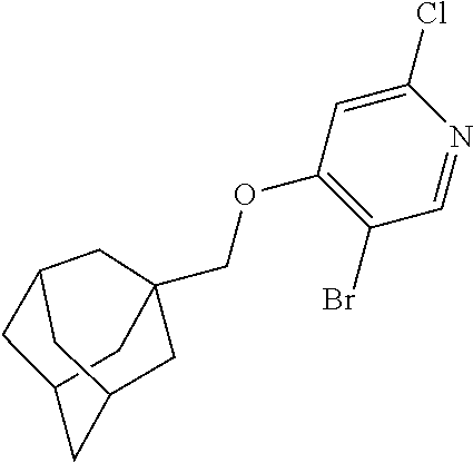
C12CC3(COC4=C(Br)C=NC(Cl)=C4)CC(CC(C1)C3)C2
